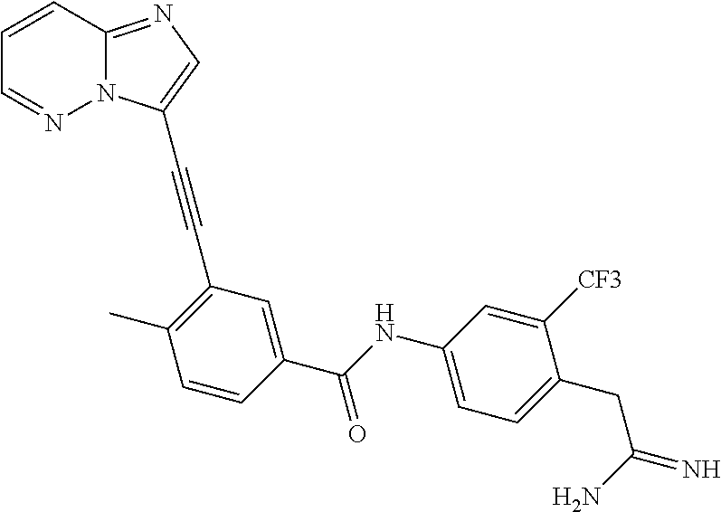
C1=CC2=NC=C(C#CC3=C(C)C=CC(C(NC4=CC=C(CC(=N)N)C([CF3])=C4)=O)=C3)N2N=C1
